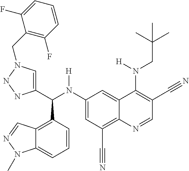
C1(N(C(C2=CN(CC3=C(F)C=CC=C3F)NN2)C2=C3C(=CC=C2)N(C)N=C3)[H])=CC(C#N)=C2C(=C1)C(N(CC(C)(C)C)[H])=C(C#N)C=N2
